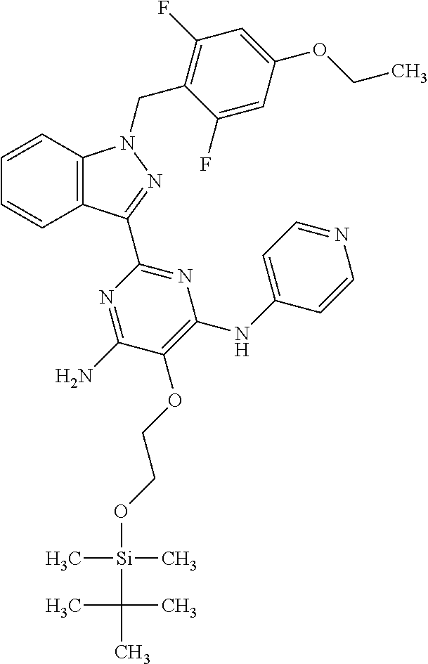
C1=CC2=C(C=C1)C(C1=NC(NC3=CC=NC=C3)=C(OCCO[Si](C(C)(C)C)(C)C)C(N)=N1)=NN2CC1=C(F)C=C(OCC)C=C1F
